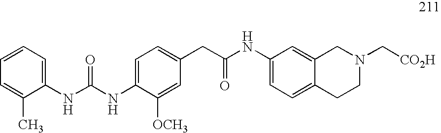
C1(NC(NC2=CC=C(CC(NC3=CC=C4C(=C3)CN(C[CO2H])CC4)=O)C=C2[OCH3])=O)=CC=CC=C1C
